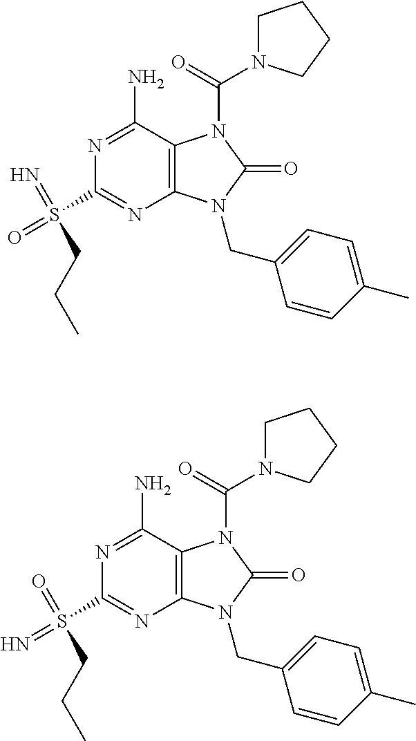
N1=C(N)C2=C(N=C1S(=O)(=N)CCC)N(CC1=CC=C(C)C=C1)C(=O)N2C(=O)N1CCCC1.N1=C(N)C2=C(N=C1S(=N)(=O)CCC)N(CC1=CC=C(C)C=C1)C(=O)N2C(=O)N1CCCC1
